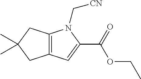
C12=C(CC(C)(C)C1)N(C[CN])C(C(=O)OCC)=C2
